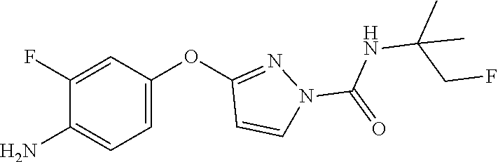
C1(F)=CC(OC2=NN(C(NC(C)(CF)C)=O)C=C2)=CC=C1N
